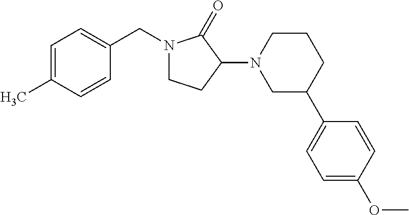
C1=C(C)C=CC(CN2CCC(N3CC(C4=CC=C(OC)C=C4)CCC3)C2=O)=C1
